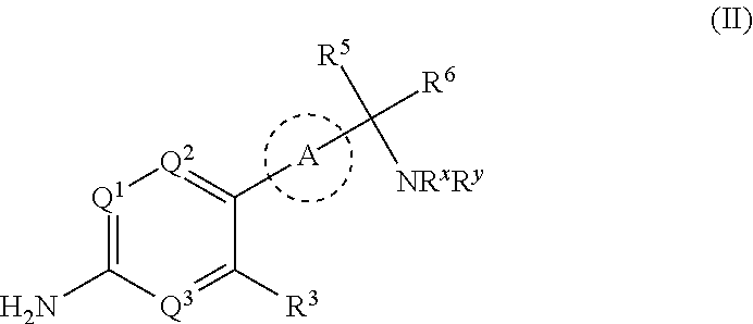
NC1=[Q1][Q2]=C([A]C([R6])([R5])[NRxRy])C([R3])=[Q3]1
